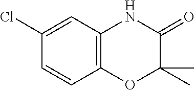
C12=C(C=C(Cl)C=C1)NC(=O)C(C)(C)O2
